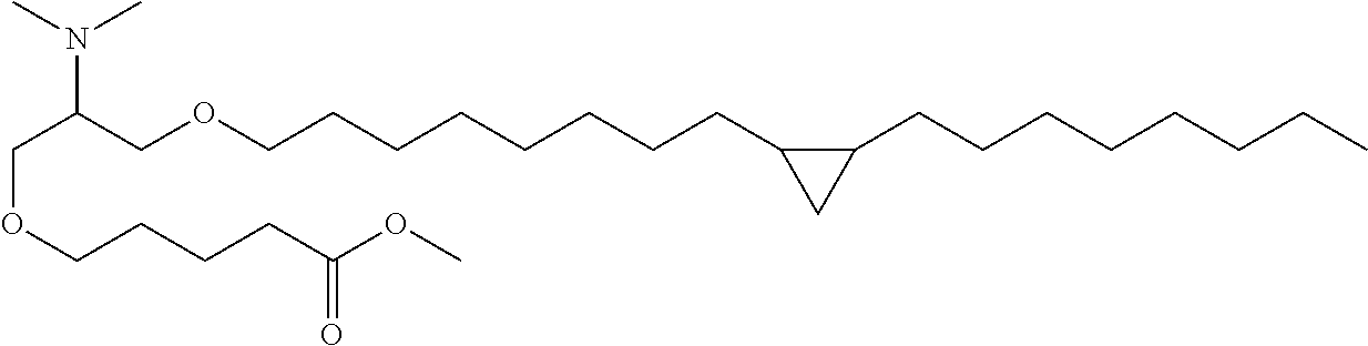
C(C(COCCCCCCCCC1C(CCCCCCCC)C1)N(C)C)OCCCCC(OC)=O
